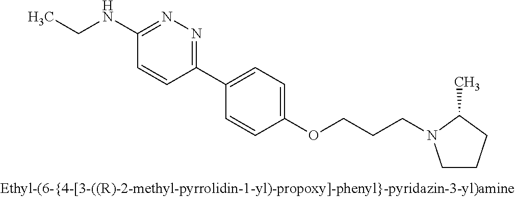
C1(NCC)=NN=C(C2=CC=C(OCCCN3CCCC3C)C=C2)C=C1
